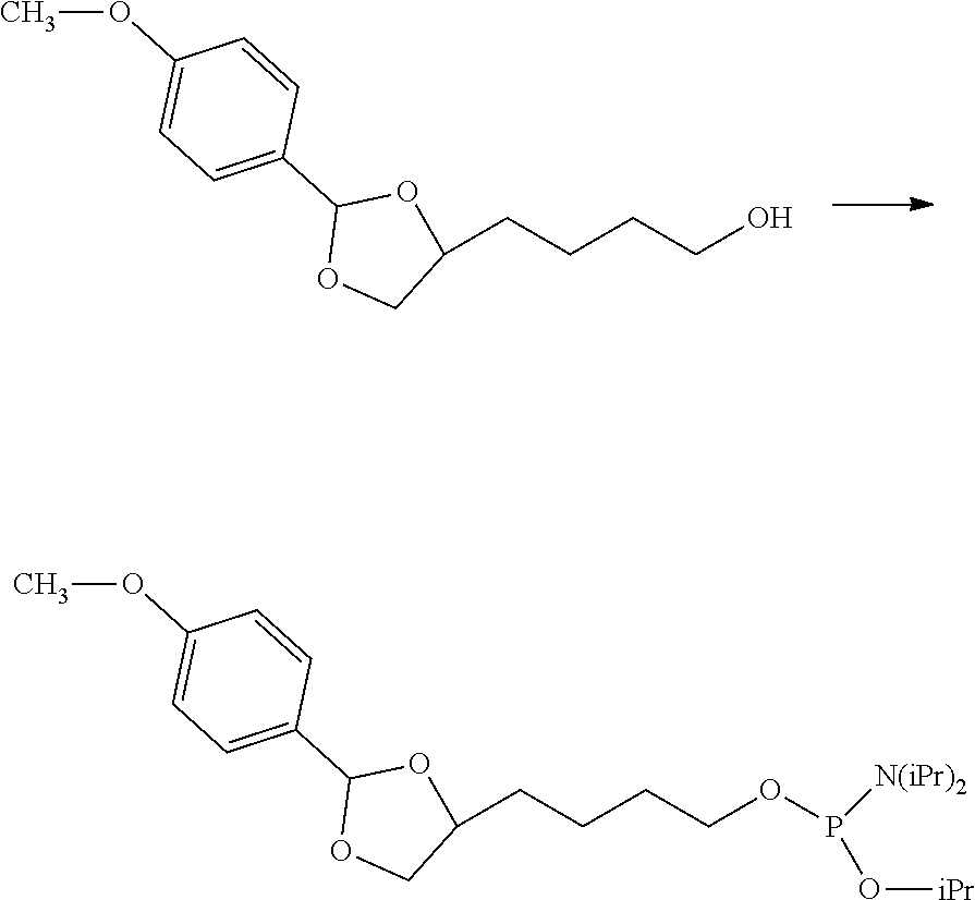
C(O)CCCC1OC(C2=CC=C(OC)C=C2)OC1.C(OP(O[iPr])[N(iPr)2])CCCC1OC(C2=CC=C(OC)C=C2)OC1
